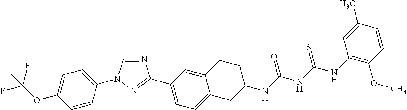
C1=CC(N2C=NC(C3=CC=C4C(=C3)CCC(NC(NC(NC3=C(OC)C=CC(C)=C3)=S)=O)C4)=N2)=CC=C1OC(F)(F)F
